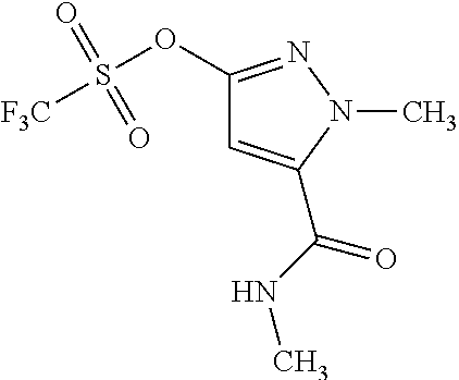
C1(OS([F3C])(=O)=O)=NN(C)C(C(NC)=O)=C1
